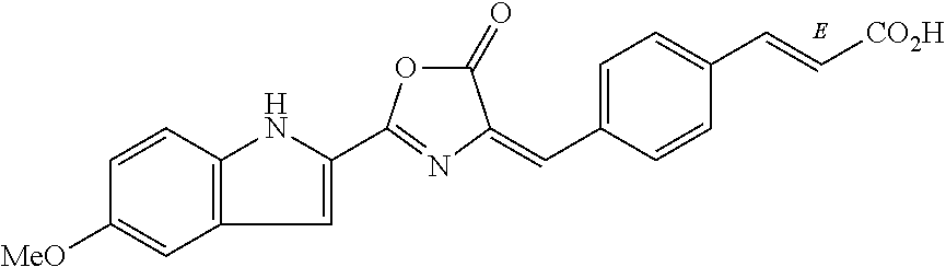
C12=C(C=CC([MeO])=C1)NC(C1=NC(=CC3=CC=C(C=C[CO2H])C=C3)C(=O)O1)=C2
